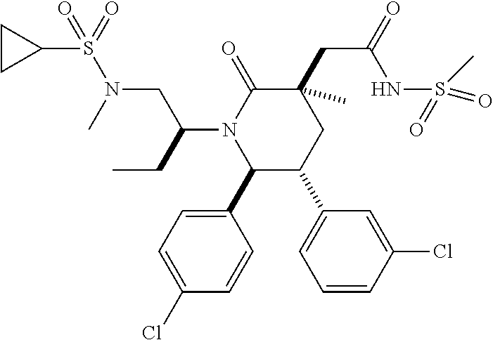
C1=C(Cl)C=CC(C2C(C3=CC=CC(Cl)=C3)CC(C)(CC(=O)NS(=O)(=O)C)C(=O)N2C(CC)CN(C)S(=O)(C2CC2)=O)=C1
